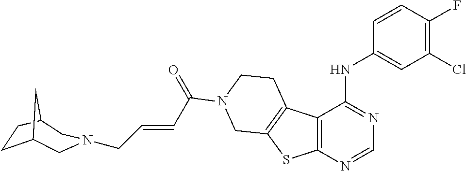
C12=C(N=CN=C1NC1=CC(Cl)=C(F)C=C1)SC1=C2CCN(C(=O)C=CCN2CC3CCC(C2)C3)C1
